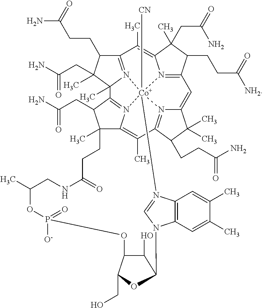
C12=N3C(C)(C(C)(CC(=O)N)C1CCC(N)=O)C1=N4C5=C(C)C6=N7C(=CC8=N(C(=C2C)C(C)(CC(=O)N)C8CCC(=O)[NH2])[Co]734([CN])N2=CN(C3C(O)C(C(CO)O3)OP([O-])(=O)OC(C)CNC(=O)CCC5(C)C1CC(N)=O)C1=C2C=C(C)C(C)=C1)C(C)(C)C6CCC(N)=O
